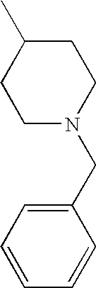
C1N(CC2=CC=CC=C2)CCC(C)C1
